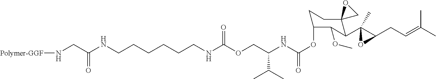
O(CC(NC(OC1CCC2(C(C3(C)C(CC=C(C)C)O3)C1OC)CO2)=O)C(C)C)C(NCCCCCCNC(CN[Polymer-GGF])=O)=O
